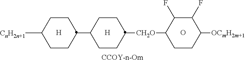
[CCOY-n-Om].[H].O.[H].[CnH2n+1]C1CCC(C2CCC([CH2O]C3C(F)C(F)C([OCmH2m+1])CC3)CC2)CC1
